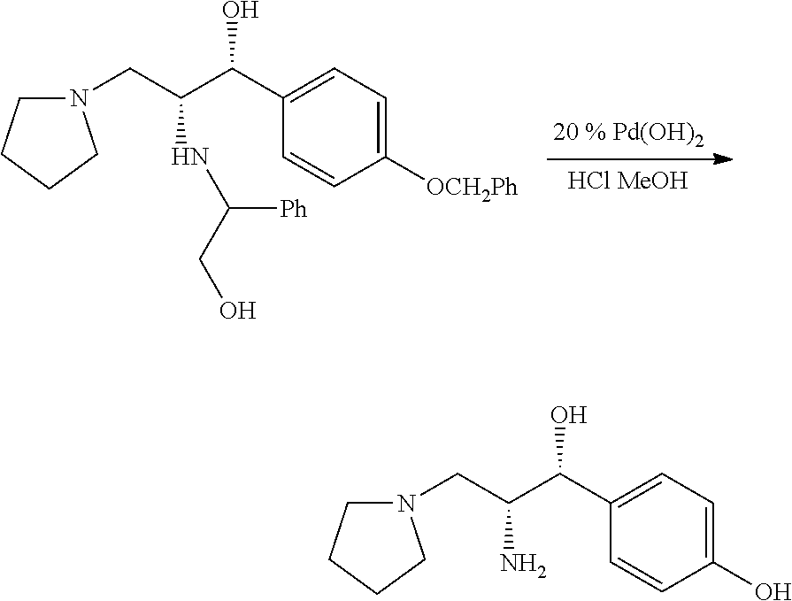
N1(CC(C(C2=CC=C([OCH2Ph])C=C2)O)NC(CO)[Ph])CCCC1.[HCl MeOH].N1(CC(C(C2=CC=C(O)C=C2)O)N)CCCC1
